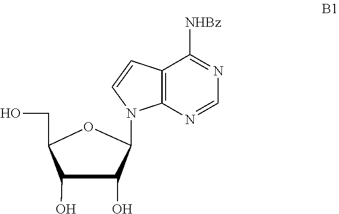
C1(O)C(O)C(N2C3=C(C([NHBz])=NC=N3)C=C2)OC1CO
